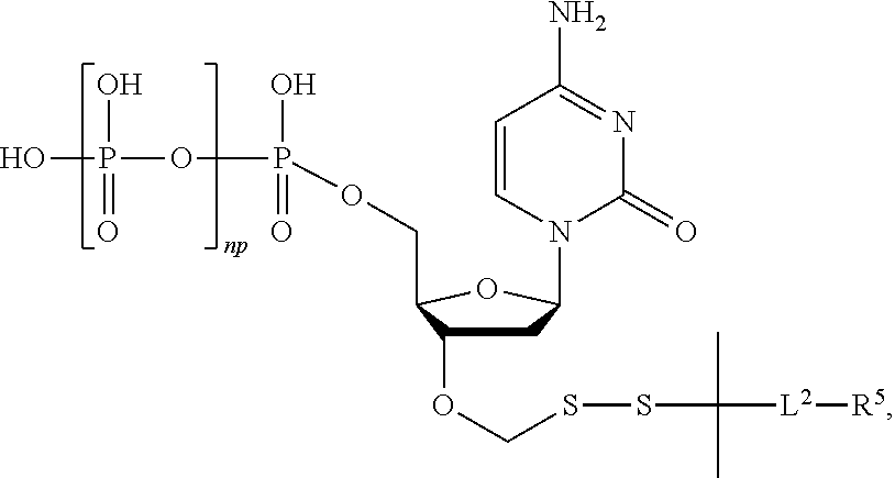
C1C(OCSSC([L2][R5])(C)C)C(COP(OP(O)(=O)O)(=O)O)OC1N1C(=O)N=C(N)C=C1
